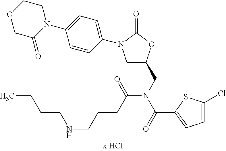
C1C(CN(C(C2=CC=C(Cl)S2)=O)C(CCCNCCCC)=O)OC(=O)N1C1=CC=C(N2CCOCC2=O)C=C1
